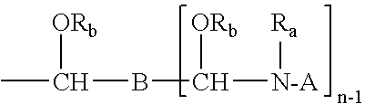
B(C([N-A][Ra])[ORb])C(C)[ORb]
